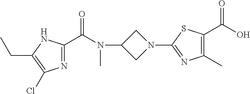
C1(N2CC(N(C(=O)C3=NC(Cl)=C(CC)N3)C)C2)=NC(C)=C(C(=O)O)S1
